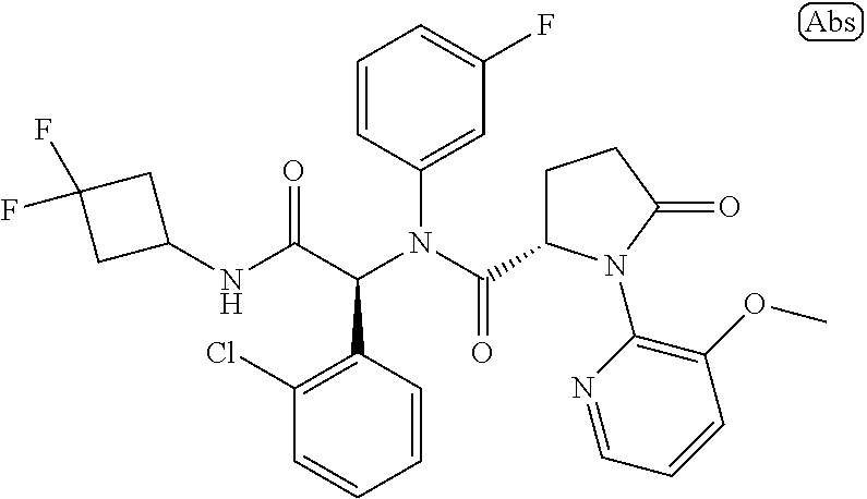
C1=CC(N(C(=O)C2CCC(=O)N2C2=C(OC)C=CC=N2)C(C(NC2CC(F)(F)C2)=O)C2=C(Cl)C=CC=C2)=CC(F)=C1
